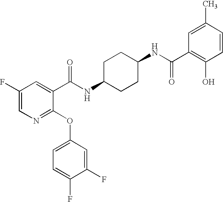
N1=C(OC2=CC=C(F)C(F)=C2)C(C(NC2CCC(NC(C3=C(O)C=CC(C)=C3)=O)CC2)=O)=CC(F)=C1
